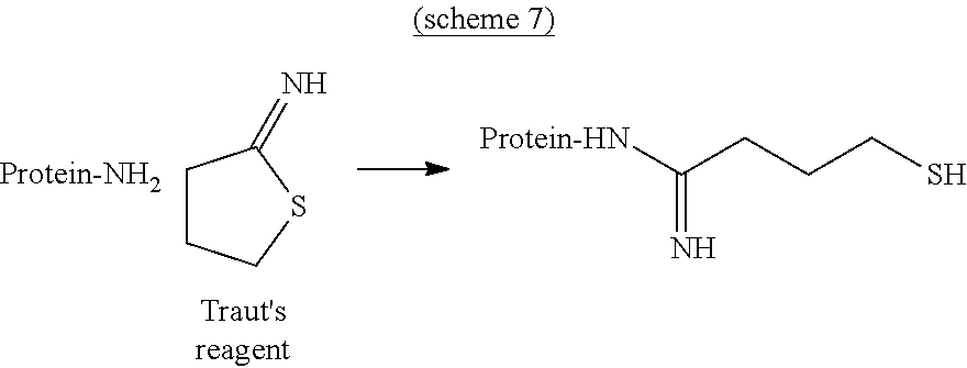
C1CCSC1=N.[Protein-NH2].C(CCCS)(=N)[Protein-HN]
